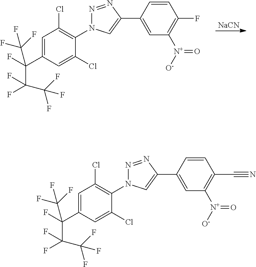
C1(Cl)=C(N2N=NC(C3=CC([N+]([O-])=O)=C(F)C=C3)=C2)C(Cl)=CC(C(C(C(F)(F)F)(F)F)(C(F)(F)F)F)=C1.[NaCN].C1(Cl)=C(N2N=NC(C3=CC([N+]([O-])=O)=C(C#N)C=C3)=C2)C(Cl)=CC(C(C(C(F)(F)F)(F)F)(C(F)(F)F)F)=C1
